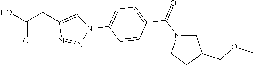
OC(CC1=CN(C2=CC=C(C(N3CCC(COC)C3)=O)C=C2)N=N1)=O
